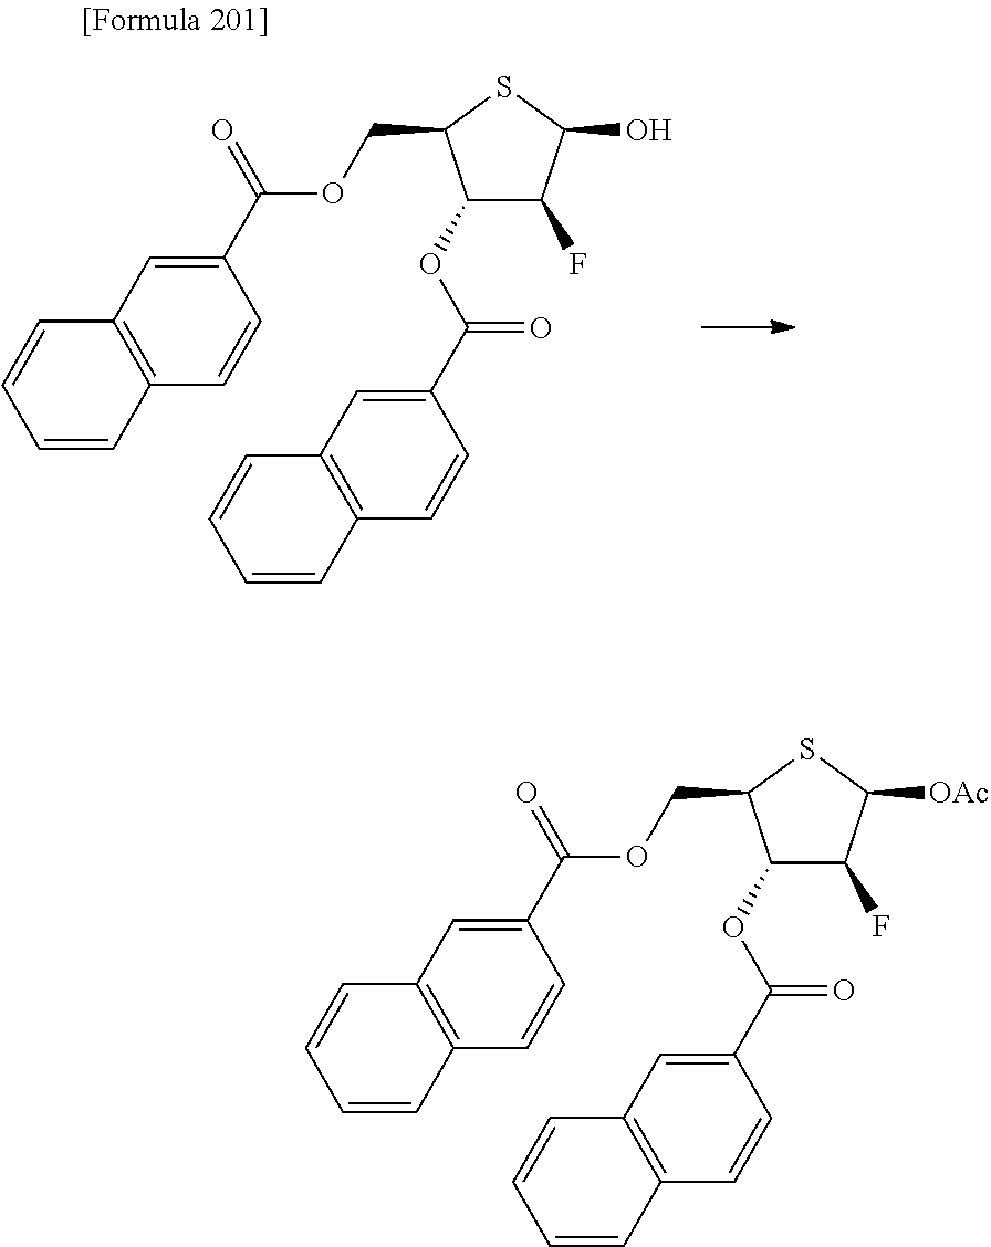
C1(C(=O)OCC2C(OC(C3=CC4=C(C=C3)C=CC=C4)=O)C(F)C(O)S2)=CC2=C(C=C1)C=CC=C2.C1(C(=O)OCC2C(OC(C3=CC4=C(C=C3)C=CC=C4)=O)C(F)C([OAc])S2)=CC2=C(C=C1)C=CC=C2
